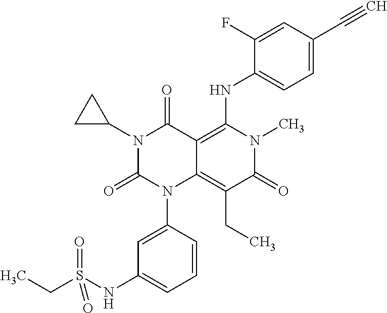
N1(C2CC2)C(=O)N(C2=CC(NS(CC)(=O)=O)=CC=C2)C2=C(CC)C(=O)N(C)C(NC3=CC=C(C#C)C=C3F)=C2C1=O
